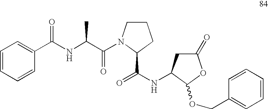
C1=CC=CC(C(NC(C(=O)N2CCCC2C(NC2CC(=O)OC2OCC2=CC=CC=C2)=O)C)=O)=C1
